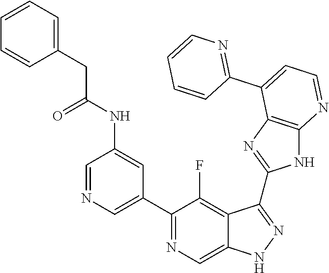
C1=NC=C(C2=NC=C3C(=C2F)C(C2=NC4=C(N2)N=CC=C4C2=NC=CC=C2)=NN3)C=C1NC(CC1=CC=CC=C1)=O
